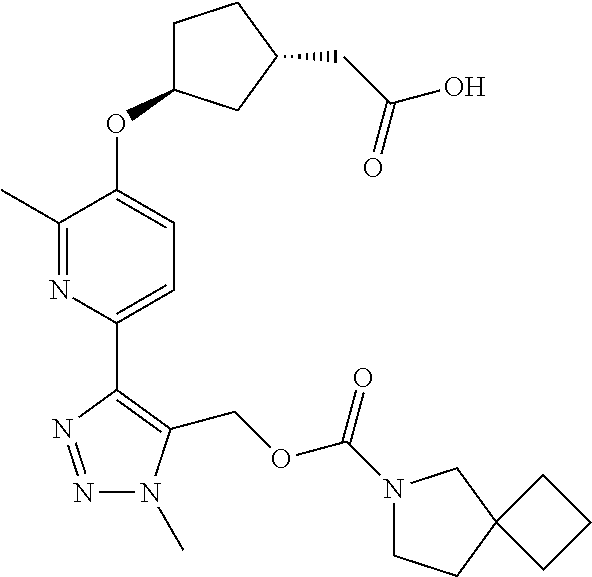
N1=NC(C2=CC=C(OC3CCC(CC(O)=O)C3)C(C)=N2)=C(COC(N2CCC3(C2)CCC3)=O)N1C
